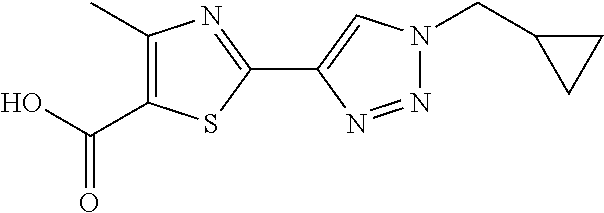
C1(C2=CN(CC3CC3)N=N2)=NC(C)=C(C(=O)O)S1
